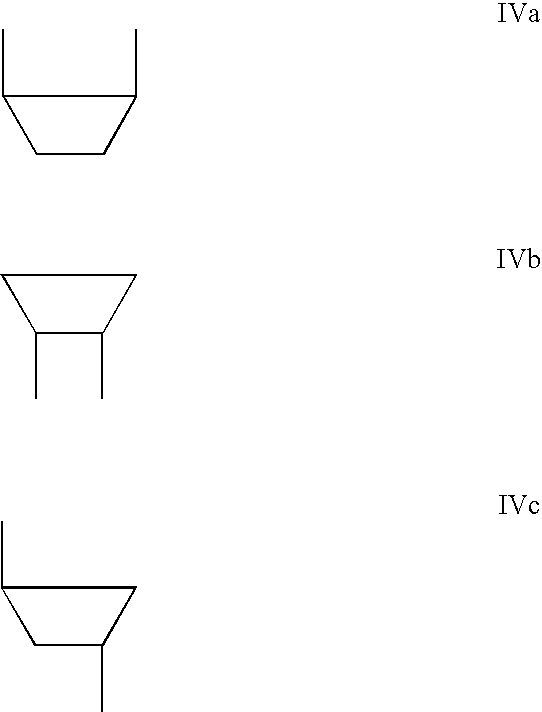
C1(C)CCC1C.C1C(C)C(C)C1.C1(C)CC(C)C1
